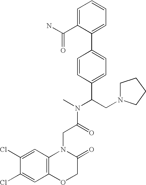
C(C(N(C)C(CN1CCCC1)C1=CC=C(C2=CC=CC=C2C(N)=O)C=C1)=O)N1C2=C(C=C(Cl)C(Cl)=C2)OCC1=O
